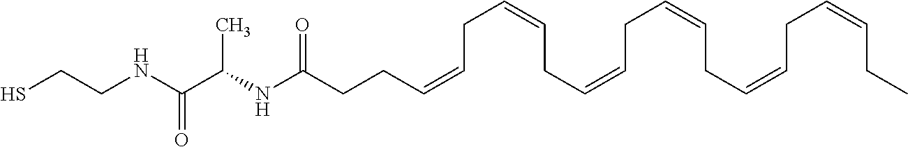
C(C=CCC=CCC=CCC=CCC=CCC=CCC)CC(NC(C(NCCS)=O)C)=O
